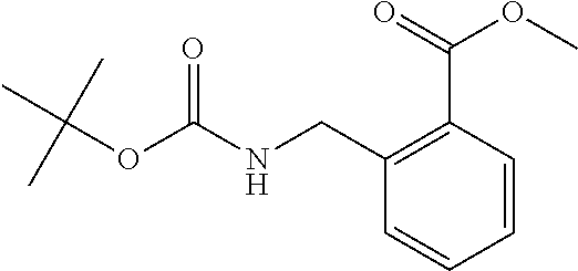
C1(CNC(OC(C)(C)C)=O)=C(C(=O)OC)C=CC=C1
